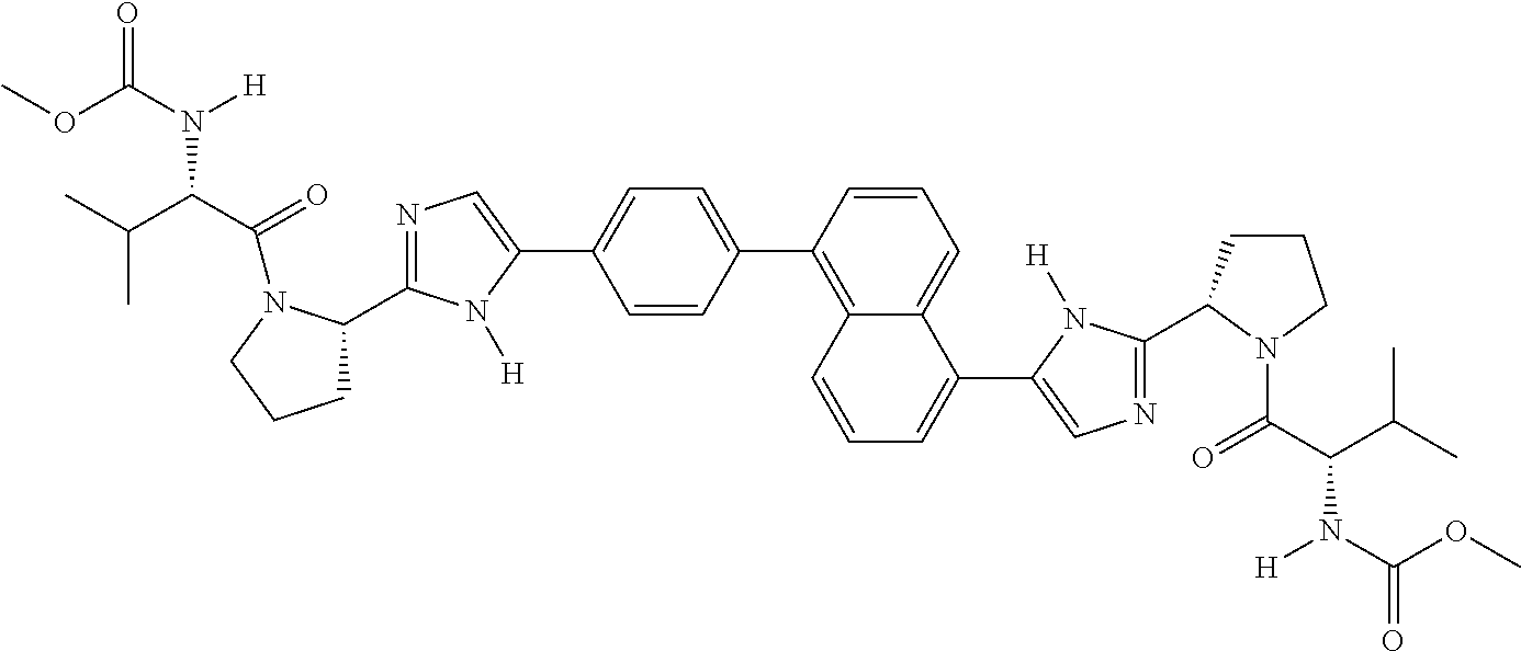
COC(N([H])C(C(=O)N1C(C2=NC=C(C3=CC=C(C4=C5C(=CC=C4)C(C4=CN=C(C6CCCN6C(=O)C(N([H])C(=O)OC)C(C)C)N4[H])=CC=C5)C=C3)N2[H])CCC1)C(C)C)=O
